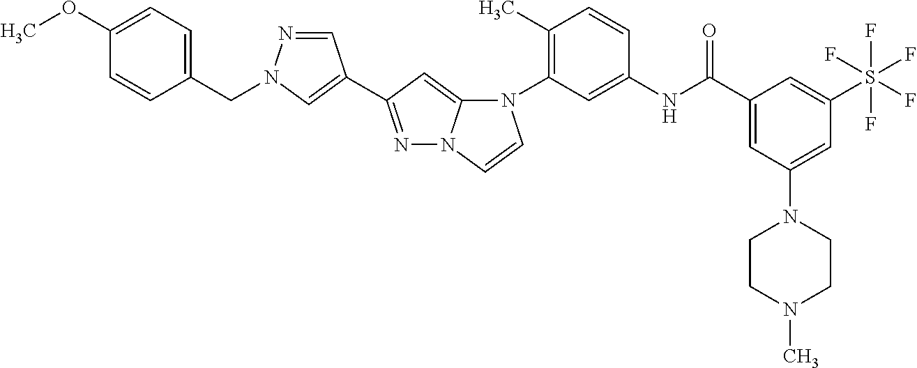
N1=C(C2=CN(CC3=CC=C(OC)C=C3)N=C2)C=C2N1C=CN2C1=C(C)C=CC(NC(C2=CC(N3CCN(C)CC3)=CC(S(F)(F)(F)(F)F)=C2)=O)=C1
